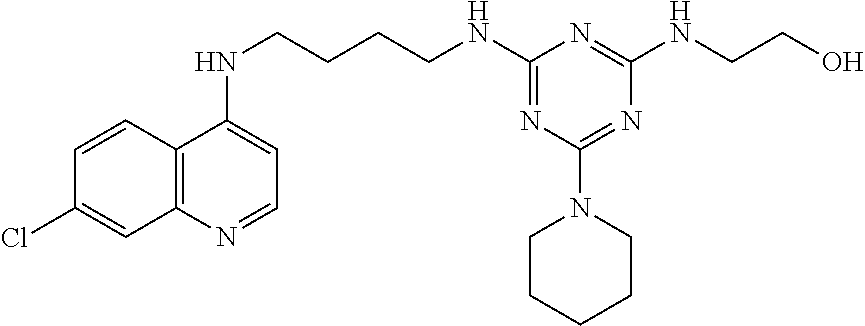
C1=CC2=C(C=C1Cl)N=CC=C2NCCCCNC1=NC(N2CCCCC2)=NC(NCCO)=N1
